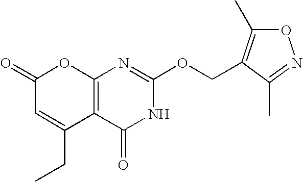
C12=C(C(=O)NC(OCC3=C(C)ON=C3C)=N1)C(CC)=CC(=O)O2
